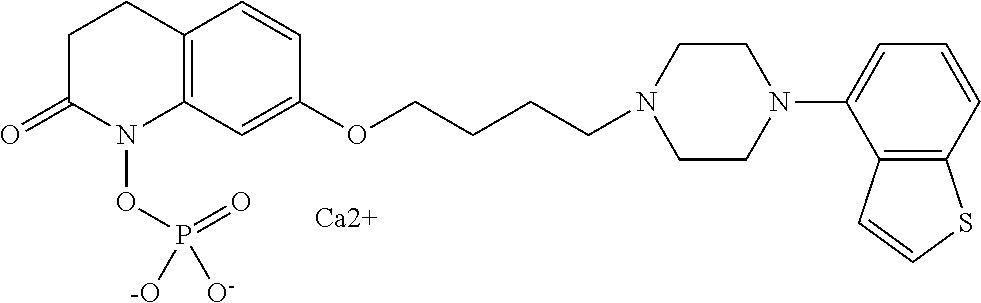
C1C(=O)N(OP(=O)([-O])[O-])C2=C(C1)C=CC(OCCCCN1CCN(C3=CC=CC4=C3C=CS4)CC1)=C2.[Ca2+]
